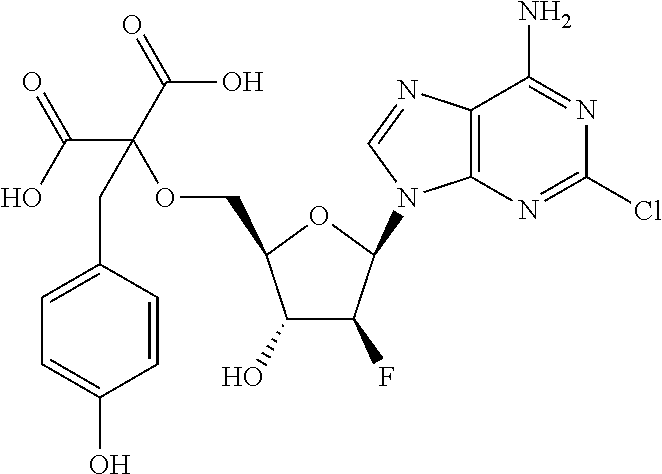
C1(O)C(F)C(N2C3=C(N=C2)C(N)=NC(Cl)=N3)OC1COC(C(O)=O)(C(=O)O)CC1=CC=C(O)C=C1
